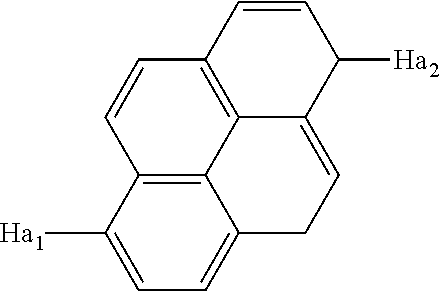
C1=C([Ha1])C2=C3C(=C1)CC=C1C3=C(C=C2)C=CC1[Ha2]
